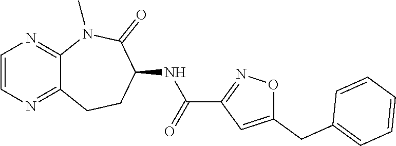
C12=NC=CN=C1N(C)C(=O)C(NC(C1=NOC(CC3=CC=CC=C3)=C1)=O)CC2
